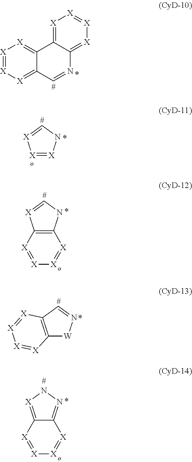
[X]1=[X][X]=C2C(=[X]1)C1=[X][X]=[X][X]=C1N=C2.[X]1=[X]NC=[X]1.[X]1=[X][X]=[X]C2=C1NC=[X]2.C12=C(C=N[W]1)[X]=[X][X]=[X]2.[X]1=[X][X]=[X]C2=[X]NN=C12
